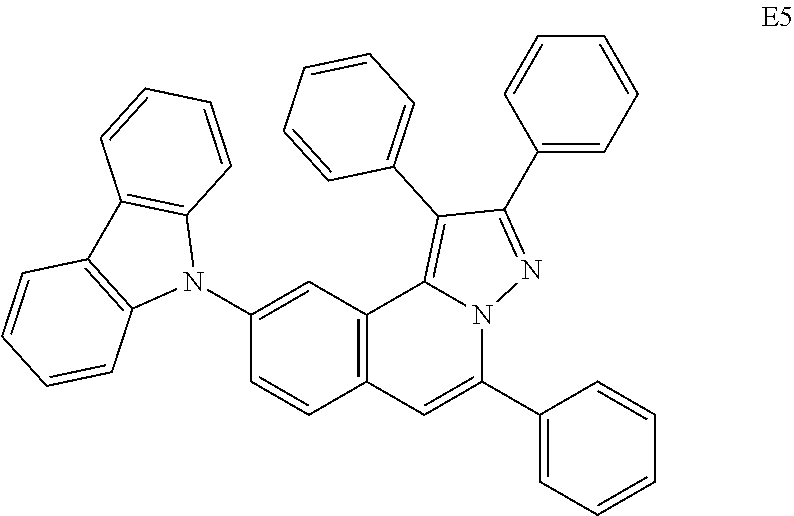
C1(N2C3=C(C4=C2C=CC=C4)C=CC=C3)=CC2=C(C=C1)C=C(C1=CC=CC=C1)N1C2=C(C2=CC=CC=C2)C(C2=CC=CC=C2)=N1
